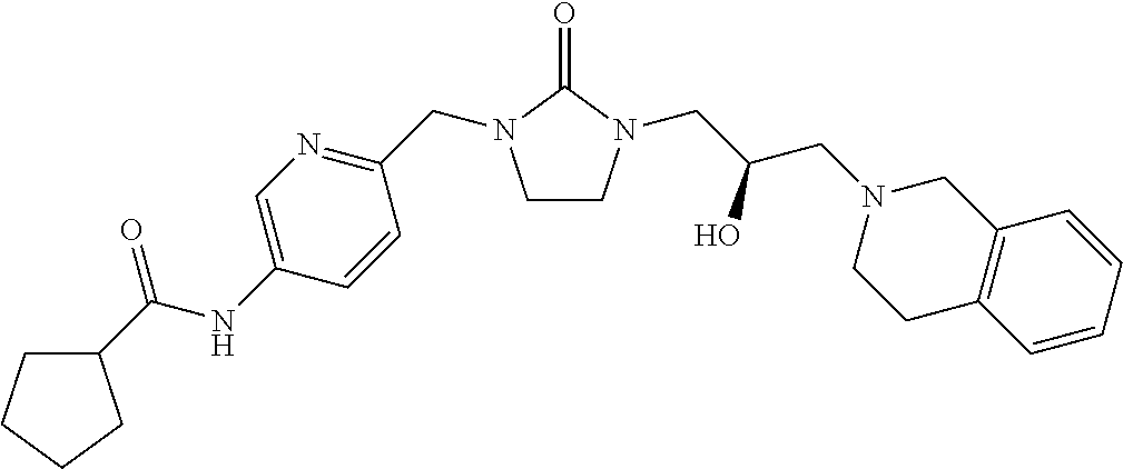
C1CN(CC(CN2CCC3=C(C2)C=CC=C3)O)C(=O)N1CC1=NC=C(NC(C2CCCC2)=O)C=C1
